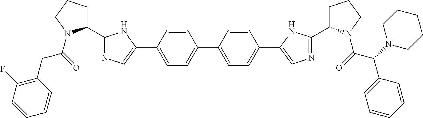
C1=CC(C2=CN=C(C3CCCN3C(=O)CC3=C(F)C=CC=C3)N2)=CC=C1C1=CC=C(C2=CN=C(C3CCCN3C(=O)C(N3CCCCC3)C3=CC=CC=C3)N2)C=C1
